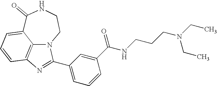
C1(=O)C2=CC=CC3=C2N(CCN1)C(C1=CC=CC(C(NCCCN(CC)CC)=O)=C1)=N3
